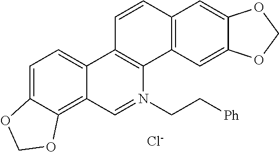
C1=C2C(=C3C(=C1)C1=C(N(CC[Ph])=C3)C3=C(C=C1)C=C1C(=C3)OCO1)OCO2.[Cl-]
